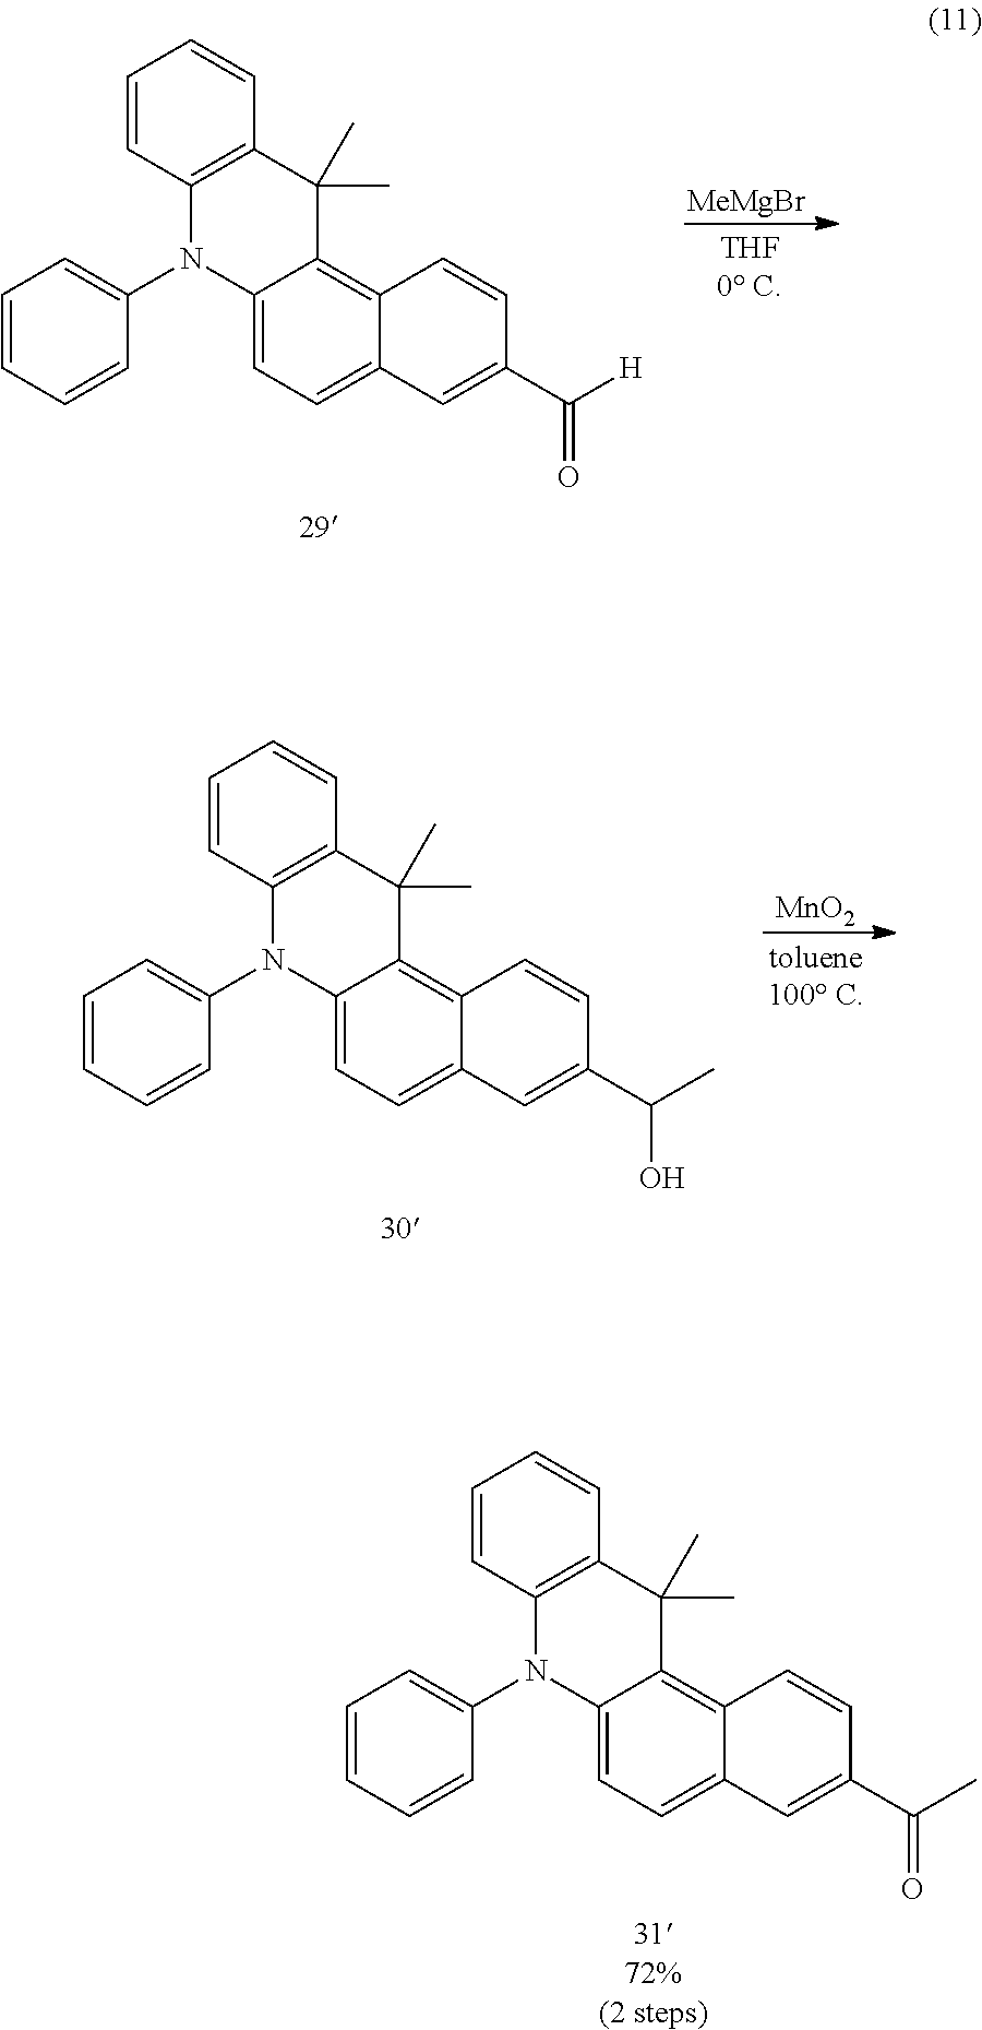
C1=CC2=C(C=C1)C(C)(C)C1=C3C(=CC=C1N2C1=CC=CC=C1)C=C(C([H])=O)C=C3.[MeMgBr].[MnO2].C1=CC2=C(C=C1)C(C)(C)C1=C3C(=CC=C1N2C1=CC=CC=C1)C=C(C(C)O)C=C3.C1=CC2=C(C=C1)C(C)(C)C1=C3C(=CC=C1N2C1=CC=CC=C1)C=C(C(C)=O)C=C3
